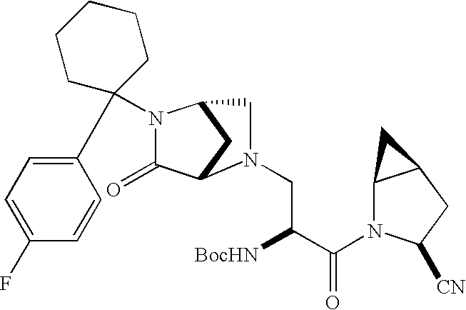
C1(=O)C2CC(CN2CC([BocHN])C(=O)N2C3C(CC2[CN])C3)N1C1(C2=CC=C(F)C=C2)CCCCC1
